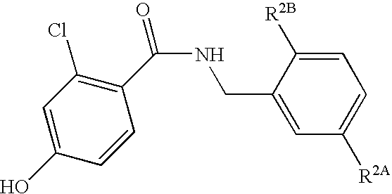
C1(O)=CC(Cl)=C(C(NCC2=CC([R2A])=CC=C2[R2B])=O)C=C1
